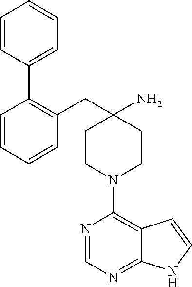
C12=NC=NC(N3CCC(N)(CC4=C(C5=CC=CC=C5)C=CC=C4)CC3)=C1C=CN2
